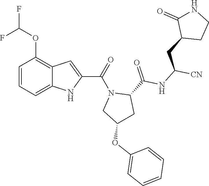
C1=CC=C2C(=C1OC(F)F)C=C(C(N1CC(OC3=CC=CC=C3)CC1C(NC([CN])CC1CCNC1=O)=O)=O)N2
